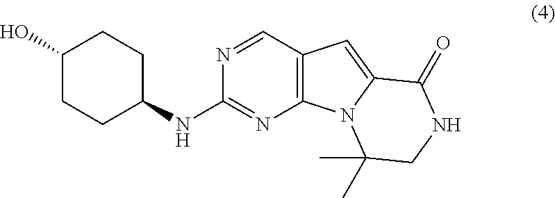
C12=C(C=NC(NC3CCC(O)CC3)=N1)C=C1N2C(C)(C)CNC1=O
